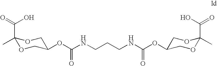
C1(C(=O)O)(C)OCC(OC(NCCCNC(OC2COC(C)(C(O)=O)OC2)=O)=O)CO1
